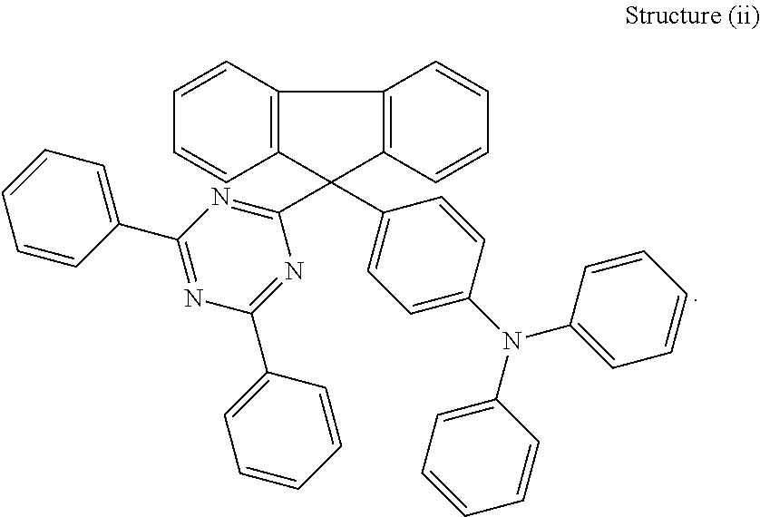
C1(C2(C3=CC=C(N(C4=CC=CC=C4)C4=CC=CC=C4)C=C3)C3=C(C4=C2C=CC=C4)C=CC=C3)=NC(C2=CC=CC=C2)=NC(C2=CC=CC=C2)=N1
